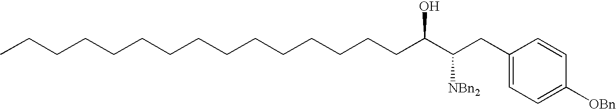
C(CCCCCCCCCCCCCC(C([NBn2])CC1=CC=C([OBn])C=C1)O)C
